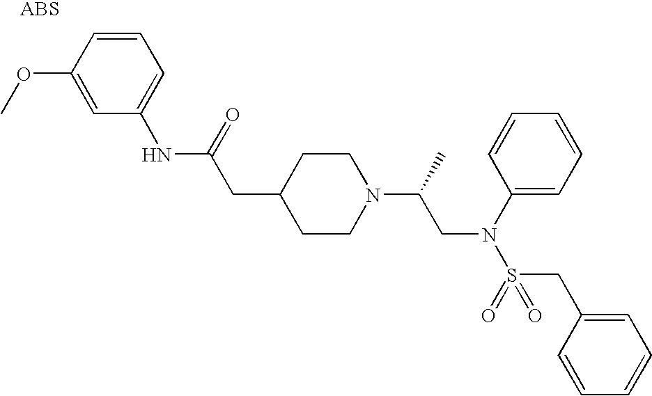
C1=CC=C(NC(CC2CCN(C(C)CN(C3=CC=CC=C3)S(=O)(=O)CC3=CC=CC=C3)CC2)=O)C=C1OC
